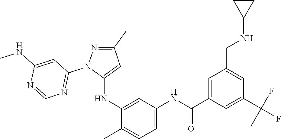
C1(C)=NN(C2=NC=NC(NC)=C2)C(NC2=CC(NC(=O)C3=CC(CNC4CC4)=CC(C(F)(C)F)=C3)=CC=C2C)=C1
